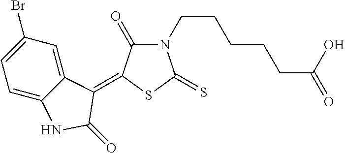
N1(CCCCCC(O)=O)C(=O)C(=C2C3=CC(Br)=CC=C3NC2=O)SC1=S
